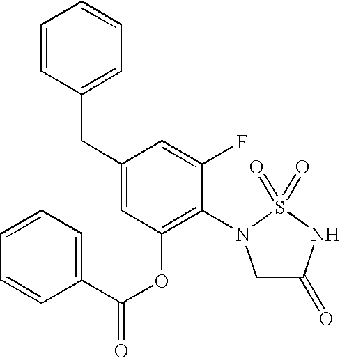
C1(CC2=CC=CC=C2)=CC(OC(=O)C2=CC=CC=C2)=C(N2CC(=O)NS2(=O)=O)C(F)=C1
